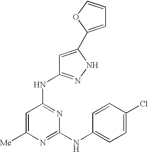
[Me]C1=CC(NC2=NNC(C3=CC=CO3)=C2)=NC(NC2=CC=C(Cl)C=C2)=N1
